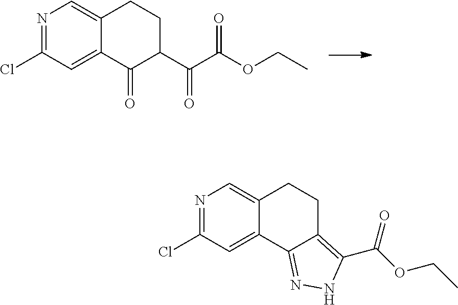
N1=C(Cl)C=C2C(=C1)CCC(C(C(OCC)=O)=O)C2=O.N1=C(Cl)C=C2C(=C1)CCC1=C(C(OCC)=O)NN=C21
